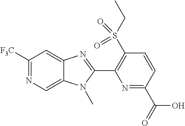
C1([F3C])=NC=C2C(=C1)N=C(C1=C(S(=O)(=O)CC)C=CC(C(=O)O)=N1)N2C
